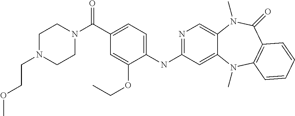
C(C1=CC=C(NC2=NC=C3C(=C2)N(C)C2=C(C(=O)N3C)C=CC=C2)C(OCC)=C1)(=O)N1CCN(CCOC)CC1
